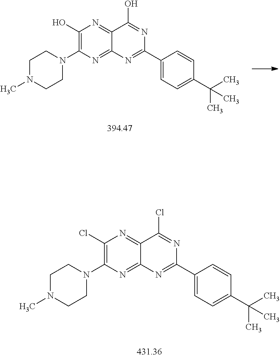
C1(O)=C(N2CCN(C)CC2)N=C2C(=N1)C(O)=NC(C1=CC=C(C(C)(C)C)C=C1)=N2.C1(Cl)=C(N2CCN(C)CC2)N=C2C(=N1)C(Cl)=NC(C1=CC=C(C(C)(C)C)C=C1)=N2
